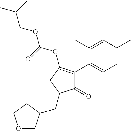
C1(=O)C(C2=C(C)C=C(C)C=C2C)=C(OC(=O)OCC(C)C)CC1CC1COCC1
